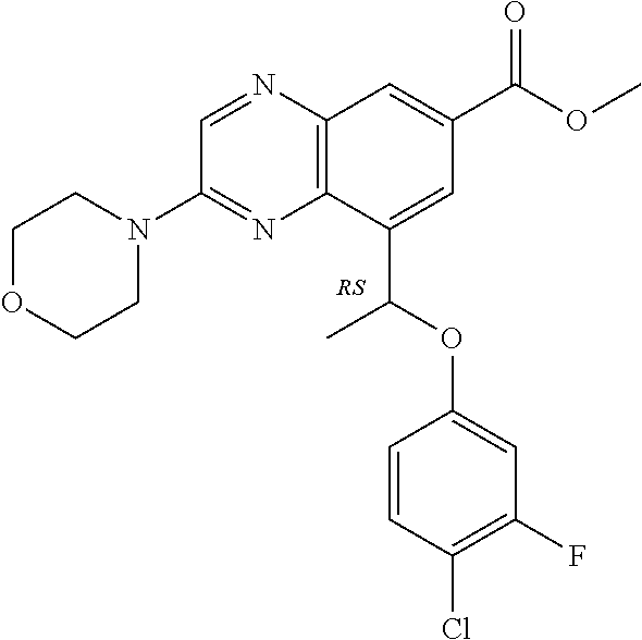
C1OCCN(C2=NC3=C(N=C2)C=C(C(OC)=O)C=C3C(OC2=CC(F)=C(Cl)C=C2)C)C1
